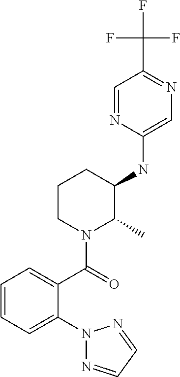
C1(NC2C(C)N(C(=O)C3=CC=CC=C3N3N=CC=N3)CCC2)=CN=C(C(F)(F)F)C=N1
